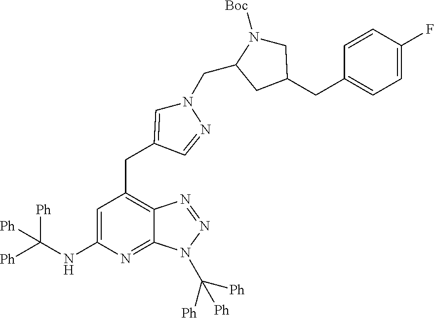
C1=C(NC([Ph])([Ph])[Ph])N=C2C(=C1CC1=CN(CC3N([Boc])CC(CC4=CC=C(F)C=C4)C3)N=C1)N=NN2C([Ph])([Ph])[Ph]
